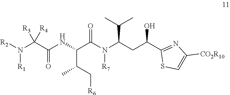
C(C(C[R6])C)(C(=O)N(C(C(C)C)CC(C1=NC([CO2R10])=CS1)O)[R7])NC(=O)C(N([R2])[R1])([R3])[R4]
